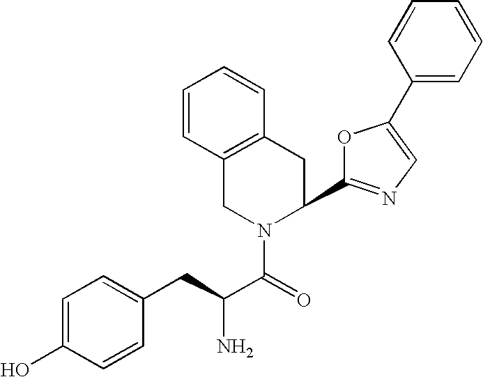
C1=C(O)C=CC(CC(C(=O)N2C(C3=NC=C(C4=CC=CC=C4)O3)CC3=C(C2)C=CC=C3)N)=C1
